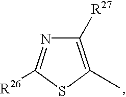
C1([R27])=C(C)SC([R26])=N1
